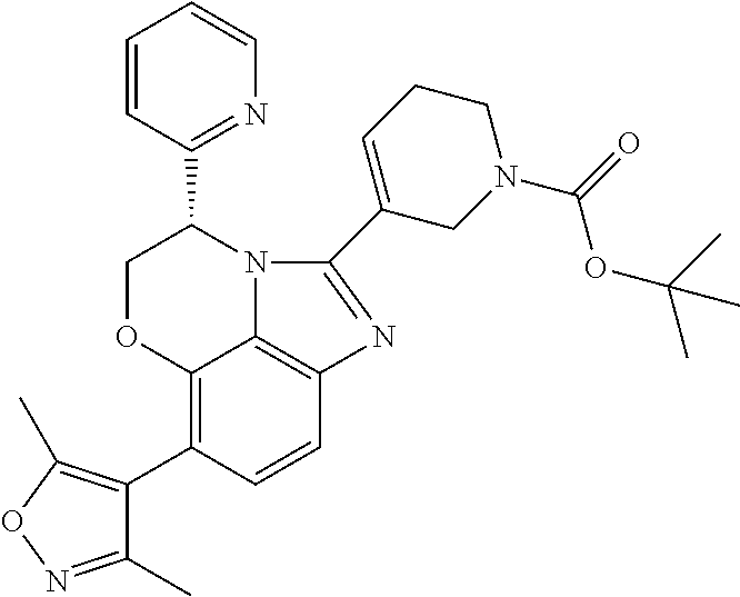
C12=C(C3=C(C)ON=C3C)C=CC3=C1N(C(C1=NC=CC=C1)CO2)C(C1=CCCN(C(=O)OC(C)(C)C)C1)=N3
